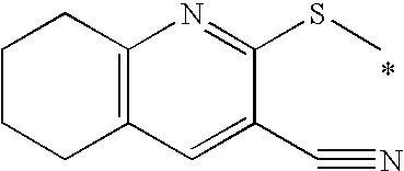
C12=C(C=C(C#N)C(SC)=N1)CCCC2
